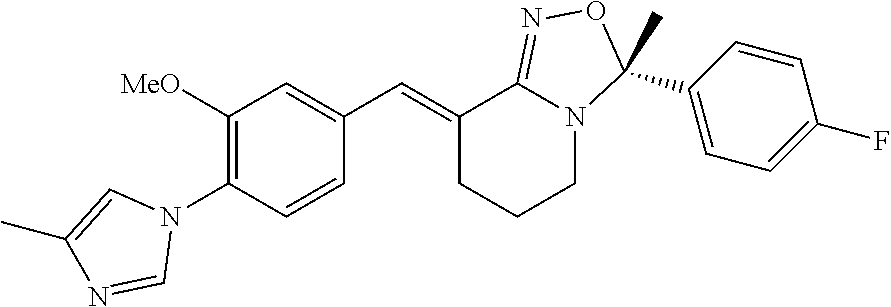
C1([MeO])=C(N2C=C(C)N=C2)C=CC(C=C2CCCN3C2=NOC3(C2=CC=C(F)C=C2)C)=C1
